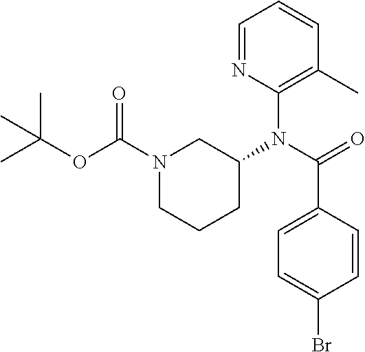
C1=NC(N(C(=O)C2=CC=C(Br)C=C2)C2CN(C(OC(C)(C)C)=O)CCC2)=C(C)C=C1
